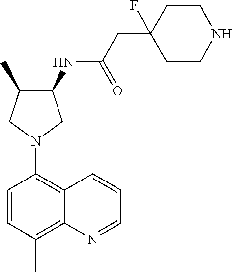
C1(NC(CC2(F)CCNCC2)=O)C(C)CN(C2=C3C(=C(C)C=C2)N=CC=C3)C1
